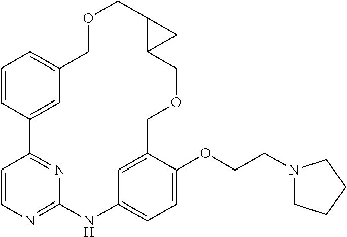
C1=CC2=CC(=C1)COCC1C(COCC3=CC(=CC=C3OCCN3CCCC3)NC3=NC=CC2=N3)C1
